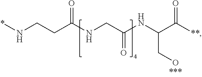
C(C(NCC(=O)NC(CO)C([**])=O)=O)CN*
